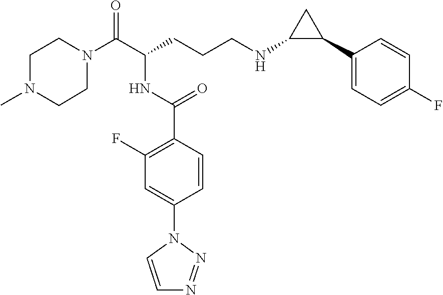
C1N(C(C(CCCNC2C(C3=CC=C(F)C=C3)C2)NC(C2=C(F)C=C(N3C=CN=N3)C=C2)=O)=O)CCN(C)C1
